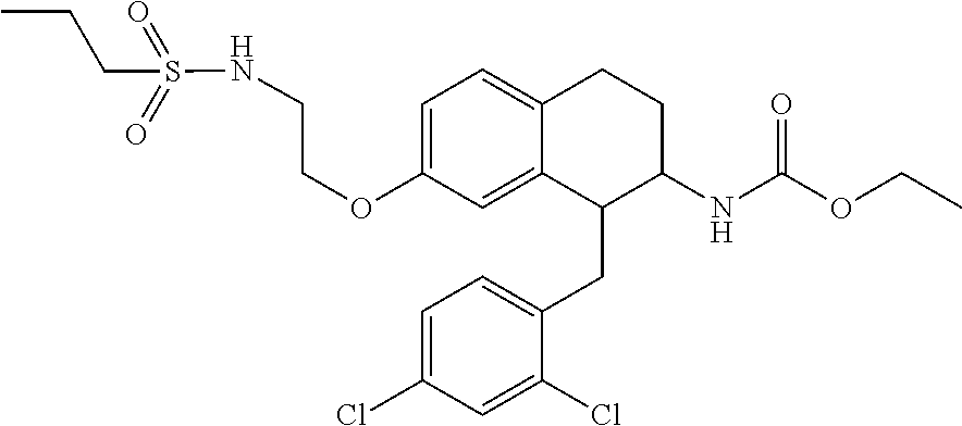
C1=C(OCCNS(=O)(=O)CCC)C=C2C(=C1)CCC(NC(=O)OCC)C2CC1=CC=C(Cl)C=C1Cl
